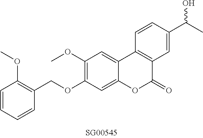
O(C1=C(OC)C=C2C(=C1)OC(=O)C1=C2C=CC(C(C)O)=C1)CC1=C(OC)C=CC=C1
